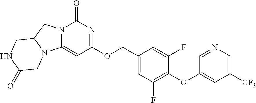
C1(OC2=CC([CF3])=CN=C2)=C(F)C=C(COC2=NC(=O)N3C(=C2)N2C(C3)CNC(=O)C2)C=C1F
